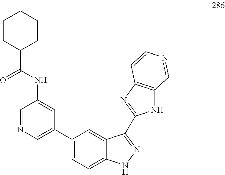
C1=NC=C(C2=CC=C3C(=C2)C(C2=NC4=C(N2)C=NC=C4)=NN3)C=C1NC(C1CCCCC1)=O
